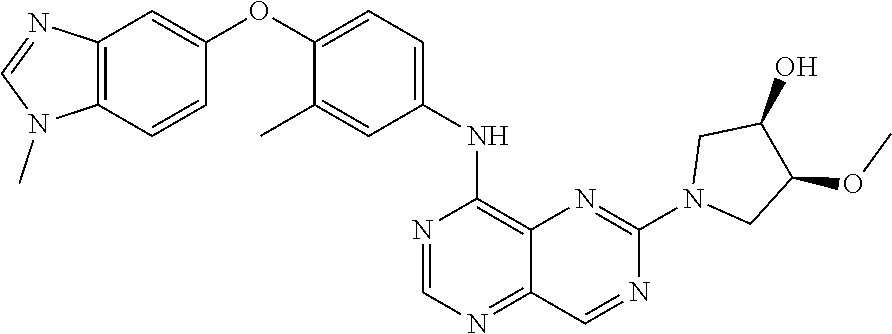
C1=NC(NC2=CC=C(OC3=CC4=C(N(C)C=N4)C=C3)C(C)=C2)=C2N=C(N3CC(OC)C(O)C3)N=CC2=N1
